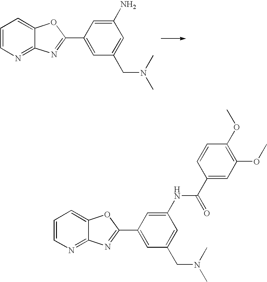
C1=CN=C2C(=C1)OC(C1=CC(CN(C)C)=CC(N)=C1)=N2.C1=CN=C2C(=C1)OC(C1=CC(CN(C)C)=CC(NC(=O)C3=CC(OC)=C(OC)C=C3)=C1)=N2
